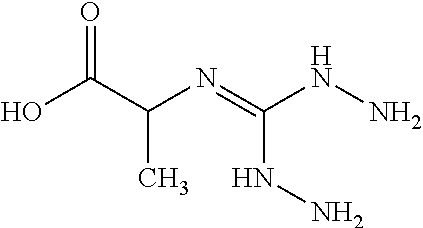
N(=C(NN)NN)C(C(O)=O)C
